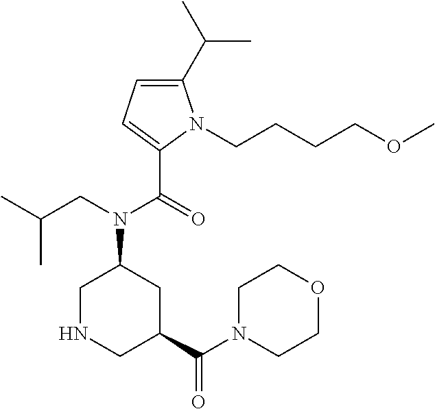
C(C1=CC=C(C(=O)N(CC(C)C)C2CNCC(C(N3CCOCC3)=O)C2)N1CCCCOC)(C)C
